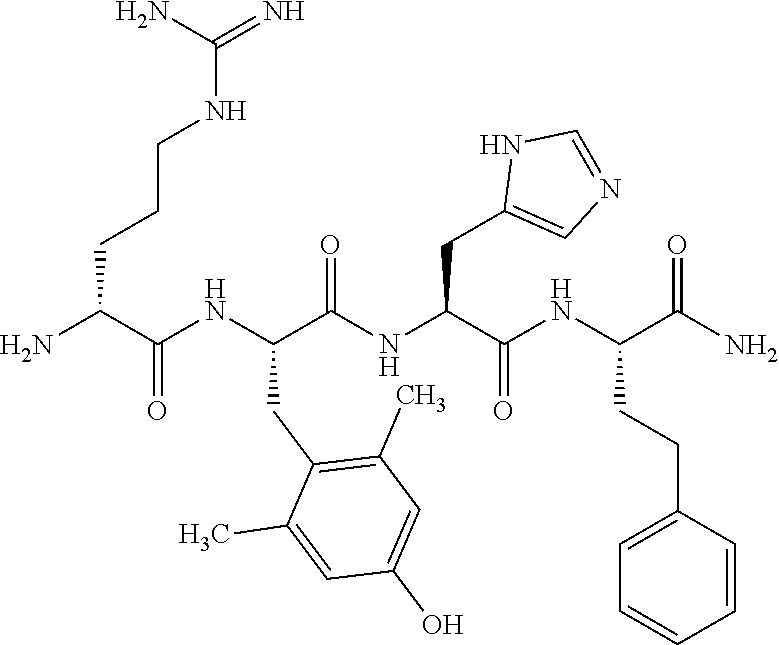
NC(C(NC(C(NC(C(NC(C(N)=O)CCC1=CC=CC=C1)=O)CC1=CN=CN1)=O)CC1=C(C)C=C(O)C=C1C)=O)CCCNC(=N)N
